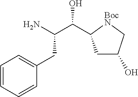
C1=CC=CC(CC(C(O)C2CC(O)C[BocN]2)N)=C1
